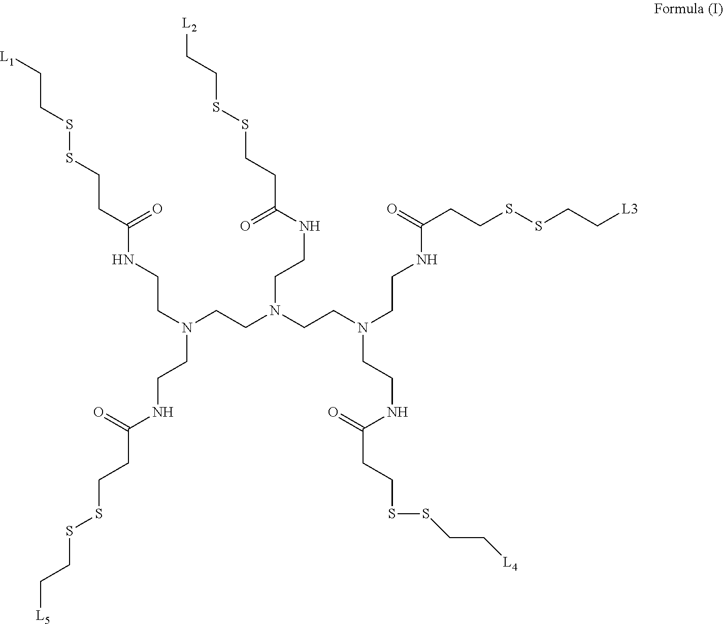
C(N(CCN(CCN(CCNC(CCSSCC[L3])=O)CCNC(CCSSCC[L4])=O)CCNC(CCSSCC[L2])=O)CCNC(CCSSCC[L5])=O)CNC(CCSSCC[L1])=O
